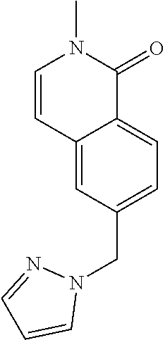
C12=CC(CN3N=CC=C3)=CC=C1C(=O)N(C)C=C2
